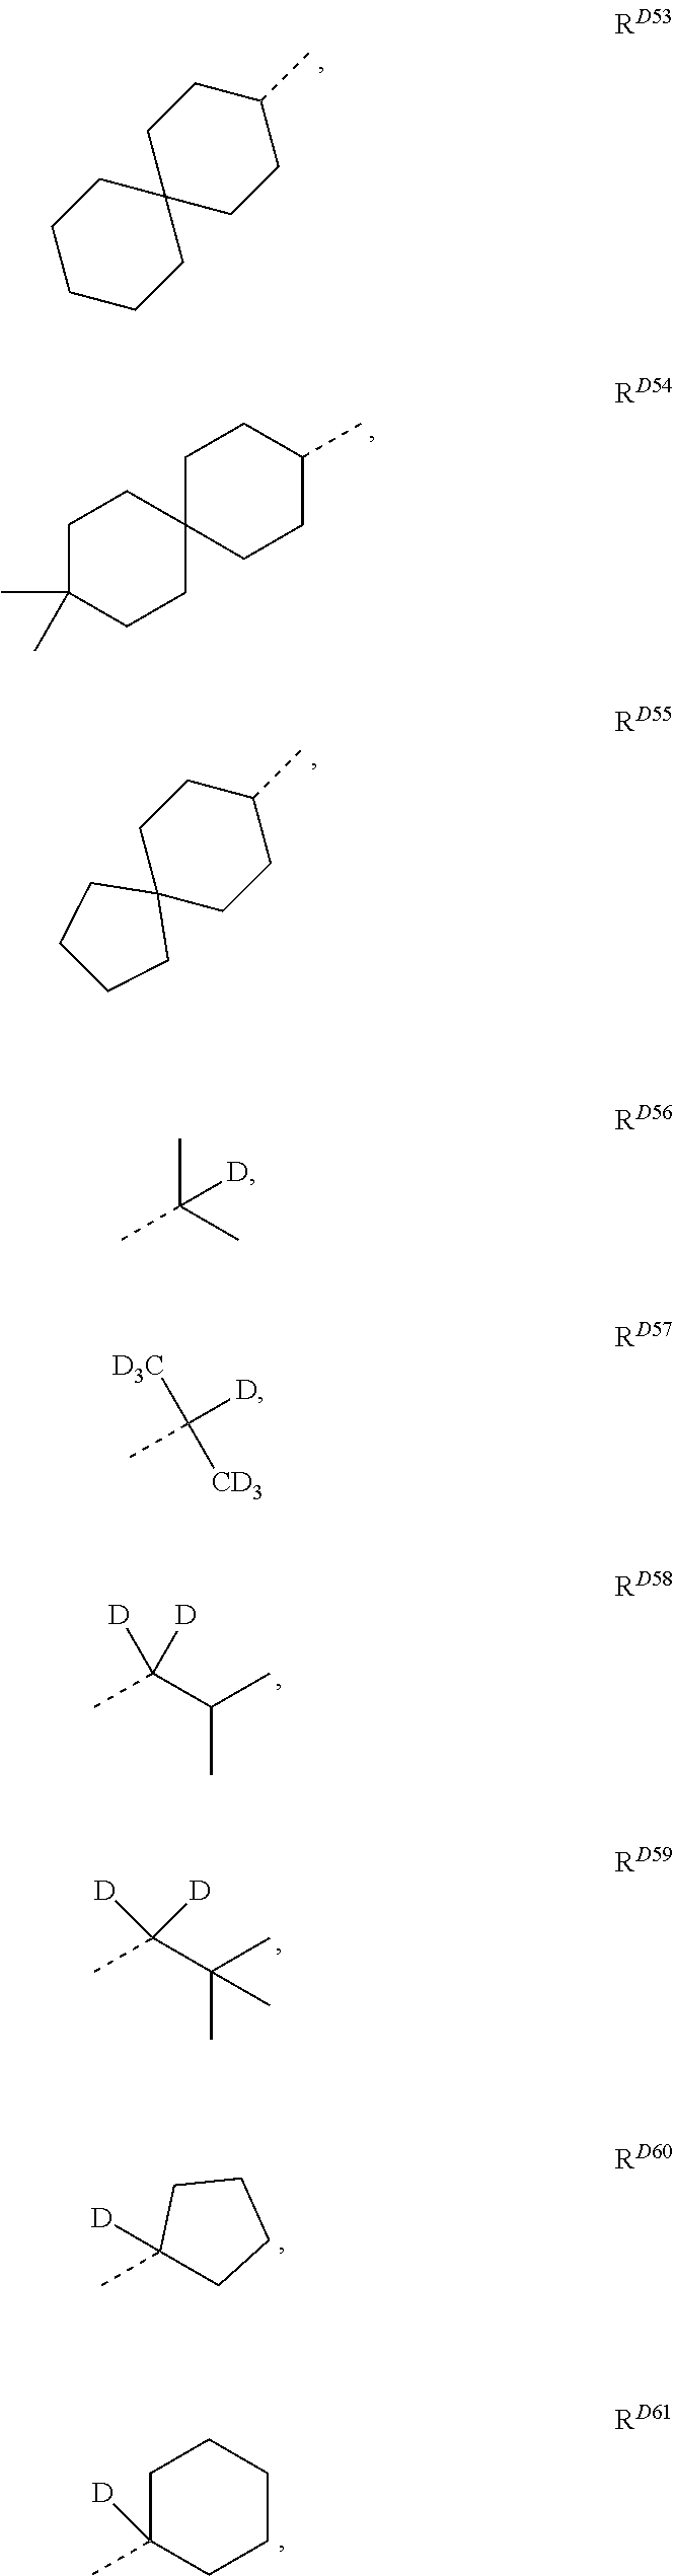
C1CC2(CCC1C)CCCCC2.C1C(C)(C)CCC2(C1)CCC(C)CC2.C1CC2(CCC1C)CCCC2.CC(C(C)C)([D])[D].CC(C(C)(C)C)([D])[D].CC1([D])CCCC1.C1C(C)([D])CCCC1.CC(C)(C)[D].[D3C]C([CD3])([D])C
